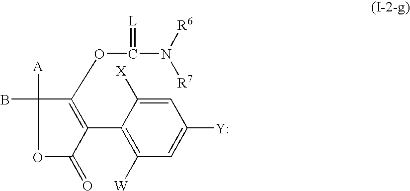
C1=C([X])C(C2=C(OC(N([R6])[R7])=[L])C([A])(B)OC2=O)=C([W])C=C1[Y]
